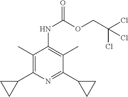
N1=C(C2CC2)C(C)=C(NC(=O)OCC(Cl)(Cl)Cl)C(C)=C1C1CC1
